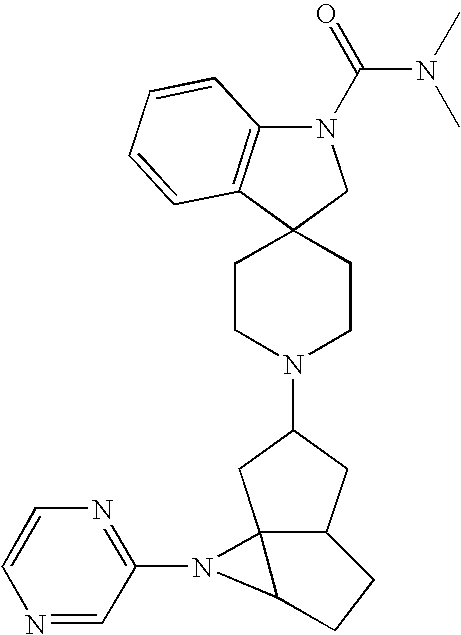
C12(CCN(C3CC45C(C3)CCC4N5C3=NC=CN=C3)CC1)CN(C(=O)N(C)C)C1=C2C=CC=C1
